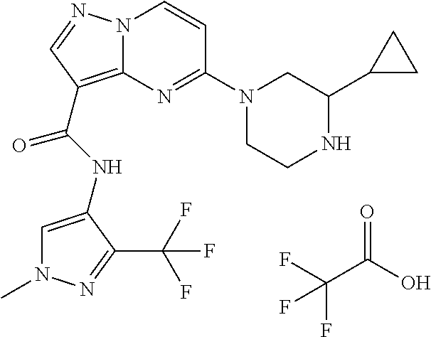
C1=C(NC(=O)C2=C3N(N=C2)C=CC(N2CCNC(C4CC4)C2)=N3)C(C(F)(F)F)=NN1C.FC(C(O)=O)(F)F
